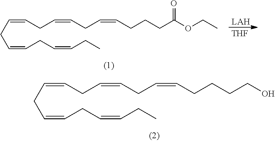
C(=CCC=CCC)CC=CCC=CCC=CCCCC(OCC)=O.[LAH].[THF].C(=CCC=CCC)CC=CCC=CCC=CCCCCO
